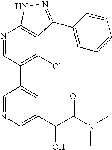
N1=CC(C2=CC(C(C(N(C)C)=O)O)=CN=C2)=C(Cl)C2=C1NN=C2C1=CC=CC=C1
